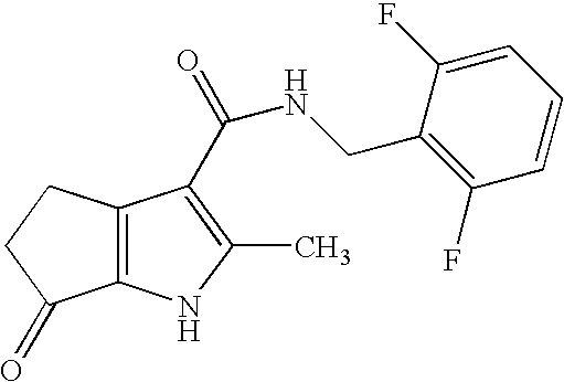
C12=C(NC(C)=C1C(=O)NCC1=C(F)C=CC=C1F)C(=O)CC2
